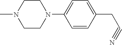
CN1CCN(C2=CC=C(CC#N)C=C2)CC1
